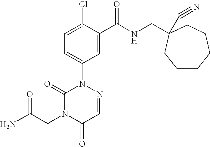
C1(=O)N(CC(N)=O)C(=O)C=NN1C1=CC=C(Cl)C(C(NCC2(C#N)CCCCCC2)=O)=C1
